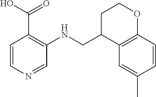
C1=CN=CC(NCC2C3=C(OCC2)C=CC(C)=C3)=C1C(=O)O
